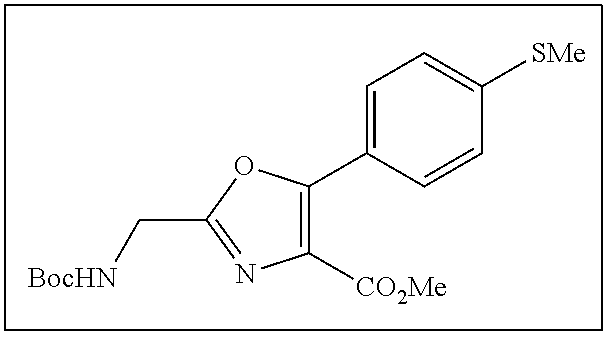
C1([CO2Me])=C(C2=CC=C([SMe])C=C2)OC(C[BocHN])=N1
